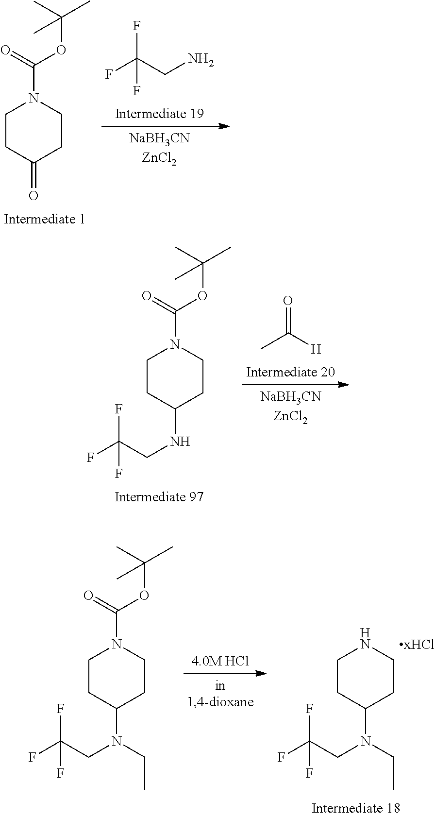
C1CC(NCC(F)(F)F)CCN1C(=O)OC(C)(C)C.CC([H])=O.C1CC(N(CC(F)(F)F)CC)CCN1C(=O)OC(C)(C)C.C1CC(N(CC(F)(F)F)CC)CCN1.FC(CN)(F)F.C1CC(=O)CCN1C(=O)OC(C)(C)C
